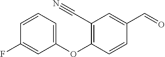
C1(C#N)=C(OC2=CC=CC(F)=C2)C=CC(C=O)=C1
